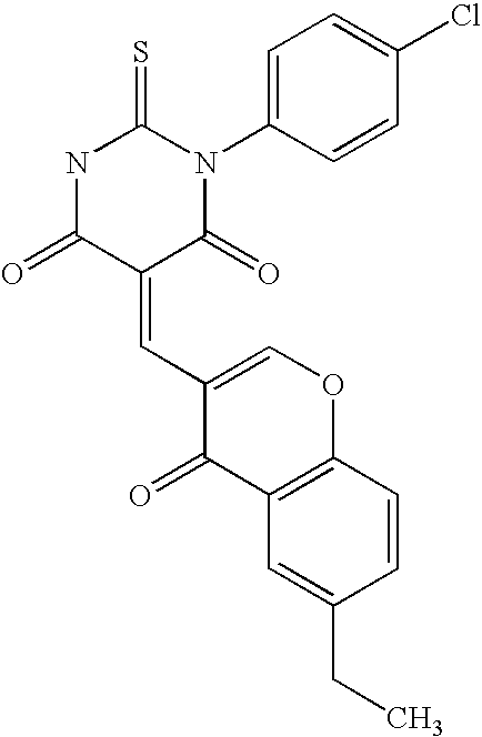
N1C(=O)C(=CC2=COC3=C(C2=O)C=C(CC)C=C3)C(=O)N(C2=CC=C(Cl)C=C2)C1=S
